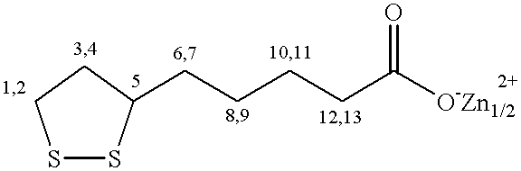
S1SC(CCCCC([O-Zn1/2])=O)CC1
